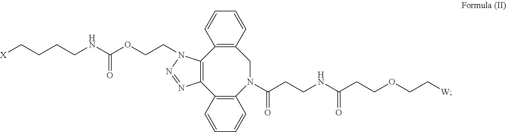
[X]CCCCNC(OCCN1C2=C(C3=C(N(C(=O)CCNC(CCOCC[W])=O)CC4=C2C=CC=C4)C=CC=C3)N=N1)=O
